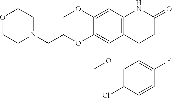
C12=C(C=C(OC)C(OCCN3CCOCC3)=C1OC)NC(=O)CC2C1=C(F)C=CC(Cl)=C1
